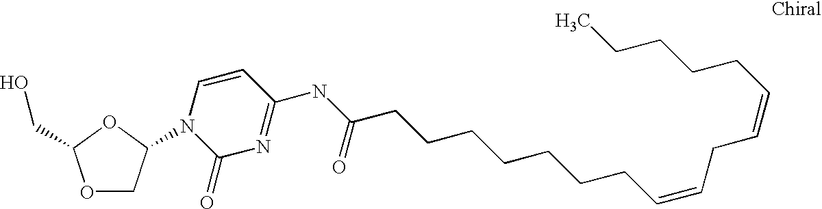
O1CC(N2C(=O)N=C(NC(CCCCCCCC=CCC=CCCCCC)=O)C=C2)OC1CO
